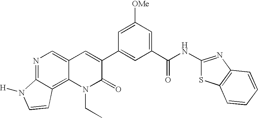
N1=C2C(=C3C(=C1)C=C(C1=CC(C(NC4=NC5=C(S4)C=CC=C5)=O)=CC([OMe])=C1)C(=O)N3CC)C=CN2[H]
